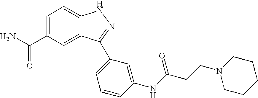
C(C1=CC=C2C(=C1)C(C1=CC=CC(NC(CCN3CCCCC3)=O)=C1)=NN2)(N)=O
